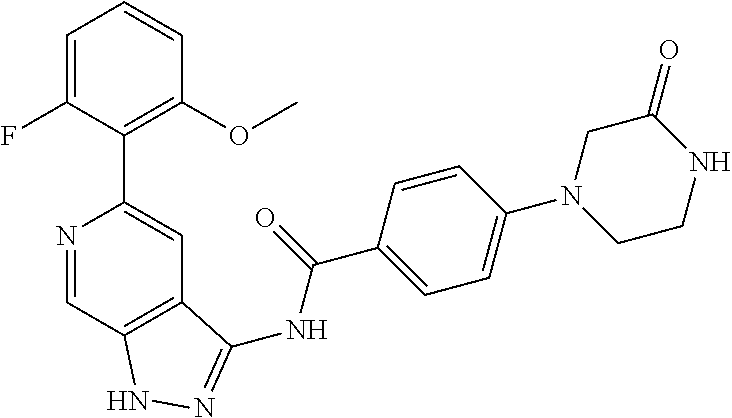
N1=CC2=C(C=C1C1=C(OC)C=CC=C1F)C(NC(C1=CC=C(N3CCNC(=O)C3)C=C1)=O)=NN2
